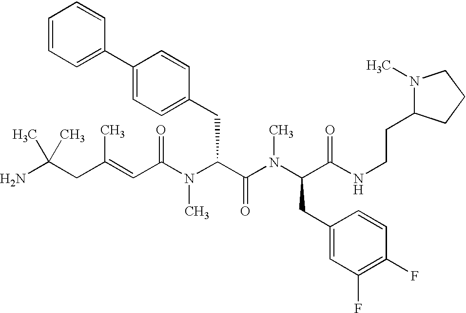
NC(CC(=CC(N(C(C(N(C(CC1=CC(F)=C(F)C=C1)C(NCCC1N(C)CCC1)=O)C)=O)CC1=CC=C(C2=CC=CC=C2)C=C1)C)=O)C)(C)C
